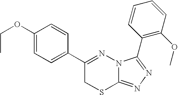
C1=C(OCC)C=CC(C2=NN3C(=NN=C3C3=C(OC)C=CC=C3)SC2)=C1
